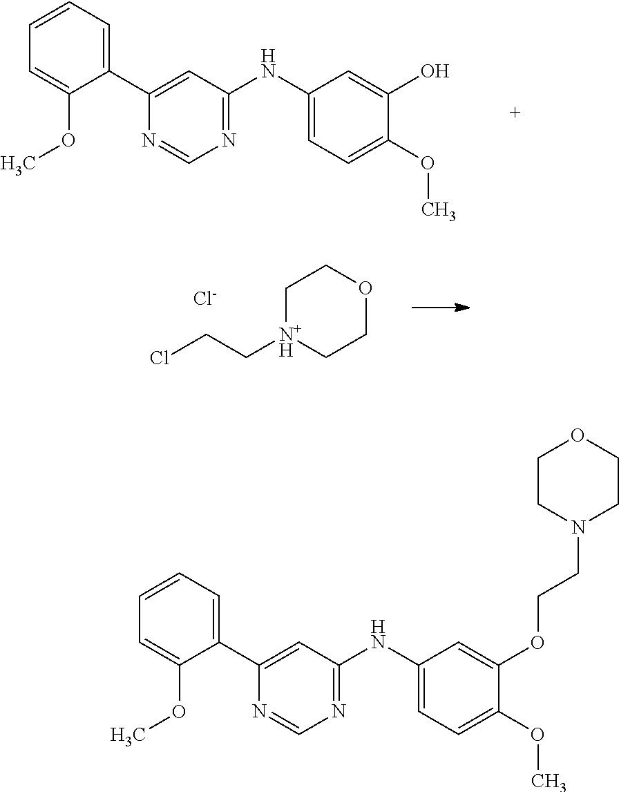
C1=CC=C(C2=CC(NC3=CC=C(OC)C(OCCN4CCOCC4)=C3)=NC=N2)C(OC)=C1.C1=CC=C(C2=CC(NC3=CC=C(OC)C(O)=C3)=NC=N2)C(OC)=C1.C1[N+H](CCCl)CCOC1.[Cl-]
